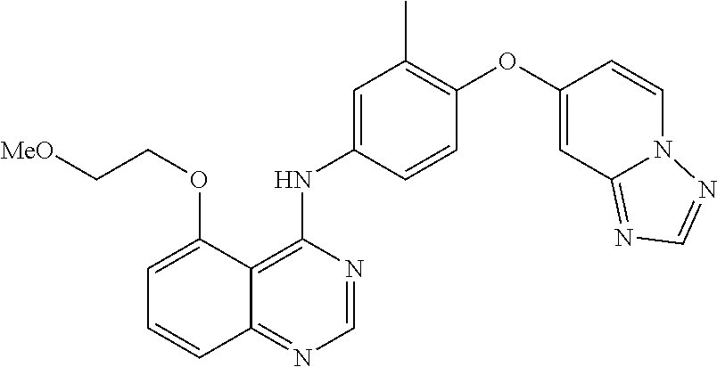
C12=NC=NC(NC3=CC(C)=C(OC4=CC5=NC=NN5C=C4)C=C3)=C1C(OCC[MeO])=CC=C2
